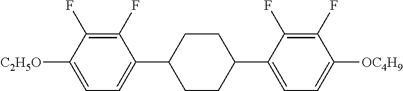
C1(F)=C(F)C([C2H5O])=CC=C1C1CCC(C2=CC=C([OC4H9])C(F)=C2F)CC1
